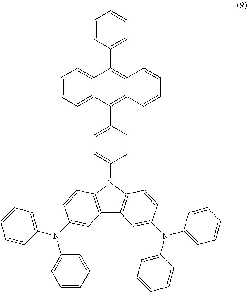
C1=CC(C2=C3C(=C(C4=CC=C(N5C6=C(C7=C5C=CC(N(C5=CC=CC=C5)C5=CC=CC=C5)=C7)C=C(N(C5=CC=CC=C5)C5=CC=CC=C5)C=C6)C=C4)C4=CC=CC=C42)C=CC=C3)=CC=C1
